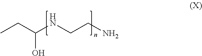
CCC(NCCN)O
